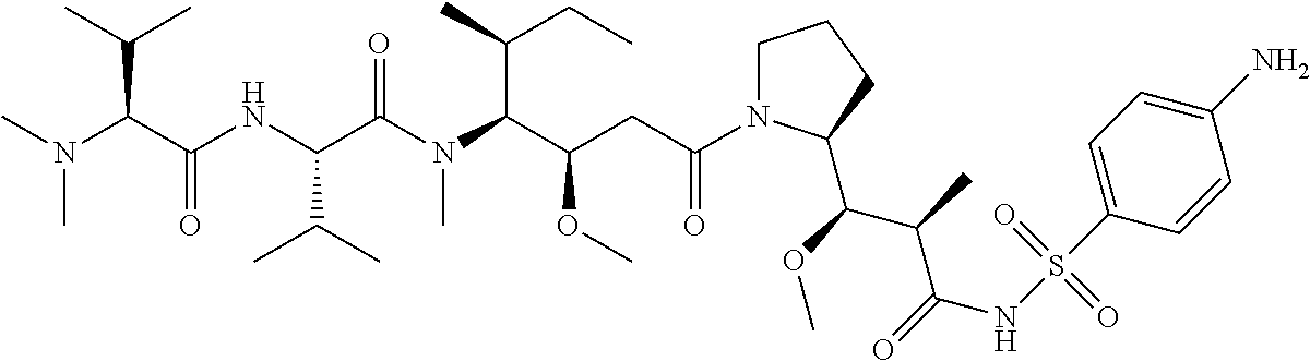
C1N(C(CC(C(N(C(C(NC(C(N(C)C)C(C)C)=O)C(C)C)=O)C)C(C)CC)OC)=O)C(C(OC)C(C)C(=O)NS(C2=CC=C(N)C=C2)(=O)=O)CC1
